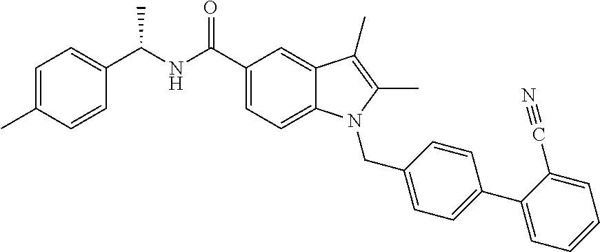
C1=C(C)C=CC(C(NC(C2=CC=C3C(=C2)C(C)=C(C)N3CC2=CC=C(C3=CC=CC=C3C#N)C=C2)=O)C)=C1
